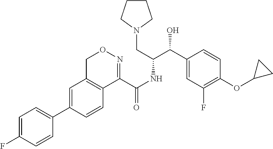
C1=C(C2=CC=C(F)C=C2)C=CC2=C1CON=C2C(NC(C(C1=CC(F)=C(OC2CC2)C=C1)O)CN1CCCC1)=O
